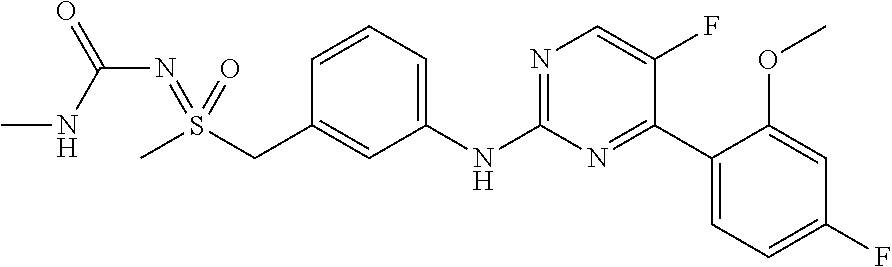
C1(NC2=NC=C(F)C(C3=CC=C(F)C=C3OC)=N2)=CC=CC(CS(C)(=NC(=O)NC)=O)=C1
